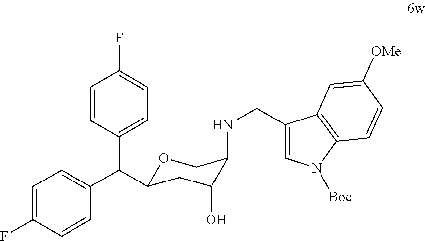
O1C(C(C2=CC=C(F)C=C2)C2=CC=C(F)C=C2)CC(O)C(NCC2=CN([Boc])C3=C2C=C([OMe])C=C3)C1
